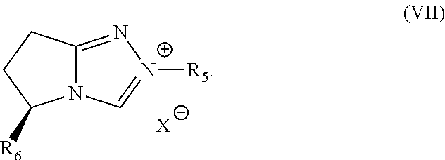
C12=N[N+]([R5])=CN1C([R6])CC2.[X]
